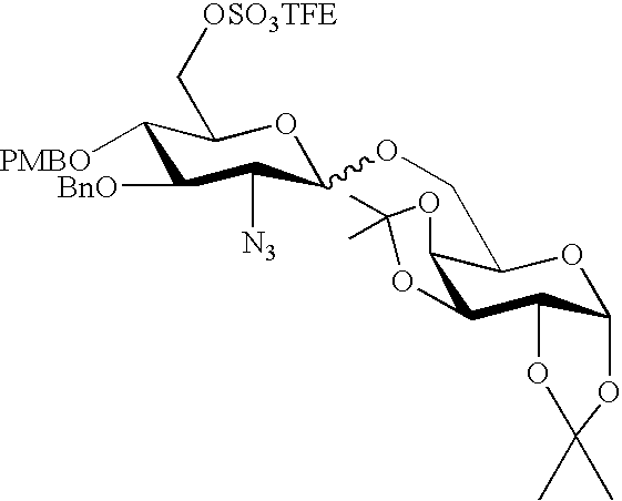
C1([PMBO])C([BnO])C([N3])C(OCC2C3C(C4C(O2)OC(C)(C)O4)OC(C)(C)O3)OC1C[OSO3TFE]
